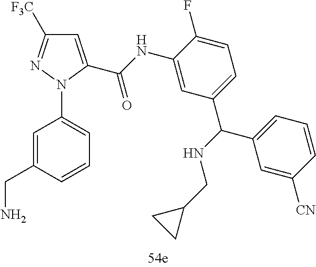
[F3C]C1=NN(C2=CC=CC(CN)=C2)C(C(=O)NC2=CC(C(NCC3CC3)C3=CC=CC([CN])=C3)=CC=C2F)=C1
